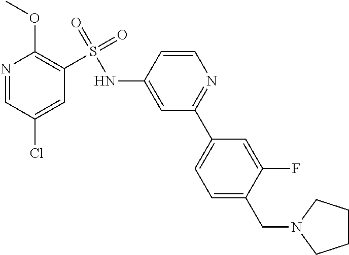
C1=C(CN2CCCC2)C(F)=CC(C2=NC=CC(NS(=O)(=O)C3=C(OC)N=CC(Cl)=C3)=C2)=C1
